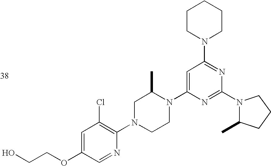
C1=C(OCCO)C=NC(N2CCN(C3=CC(N4CCCCC4)=NC(N4C(C)CCC4)=N3)C(C)C2)=C1Cl
